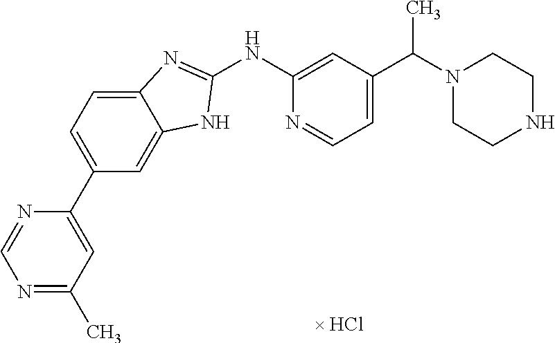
N1=C(C)C=C(C2=CC=C3C(=C2)NC(NC2=CC(C(N4CCNCC4)C)=CC=N2)=N3)N=C1
